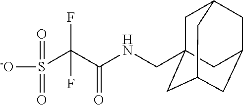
C(NC(C(S(=O)(=O)[-O])(F)F)=O)C12CC3CC(CC(C1)C3)C2
